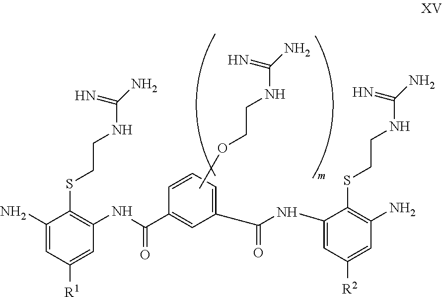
C1(C(NC2=CC([R2])=CC(N)=C2SCCNC(=N)N)=O)=CC=CC(C(NC2=C(SCCNC(=N)N)C(N)=CC([R1])=C2)=O)=C1.C(NCCOC)(=N)N
